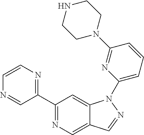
C1(C2=NC=CN=C2)=NC=C2C(=C1)N(C1=CC=CC(N3CCNCC3)=N1)N=C2
